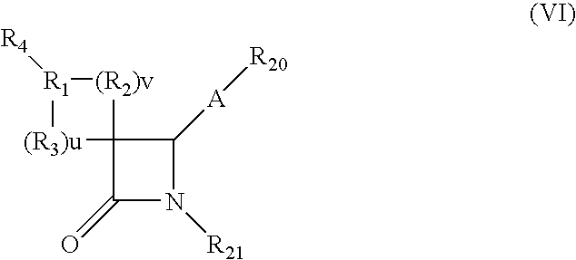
[R1]1([R4])[(R3)u]C2([(R2)v]1)C(=O)N([R21])C2[A][R20]
